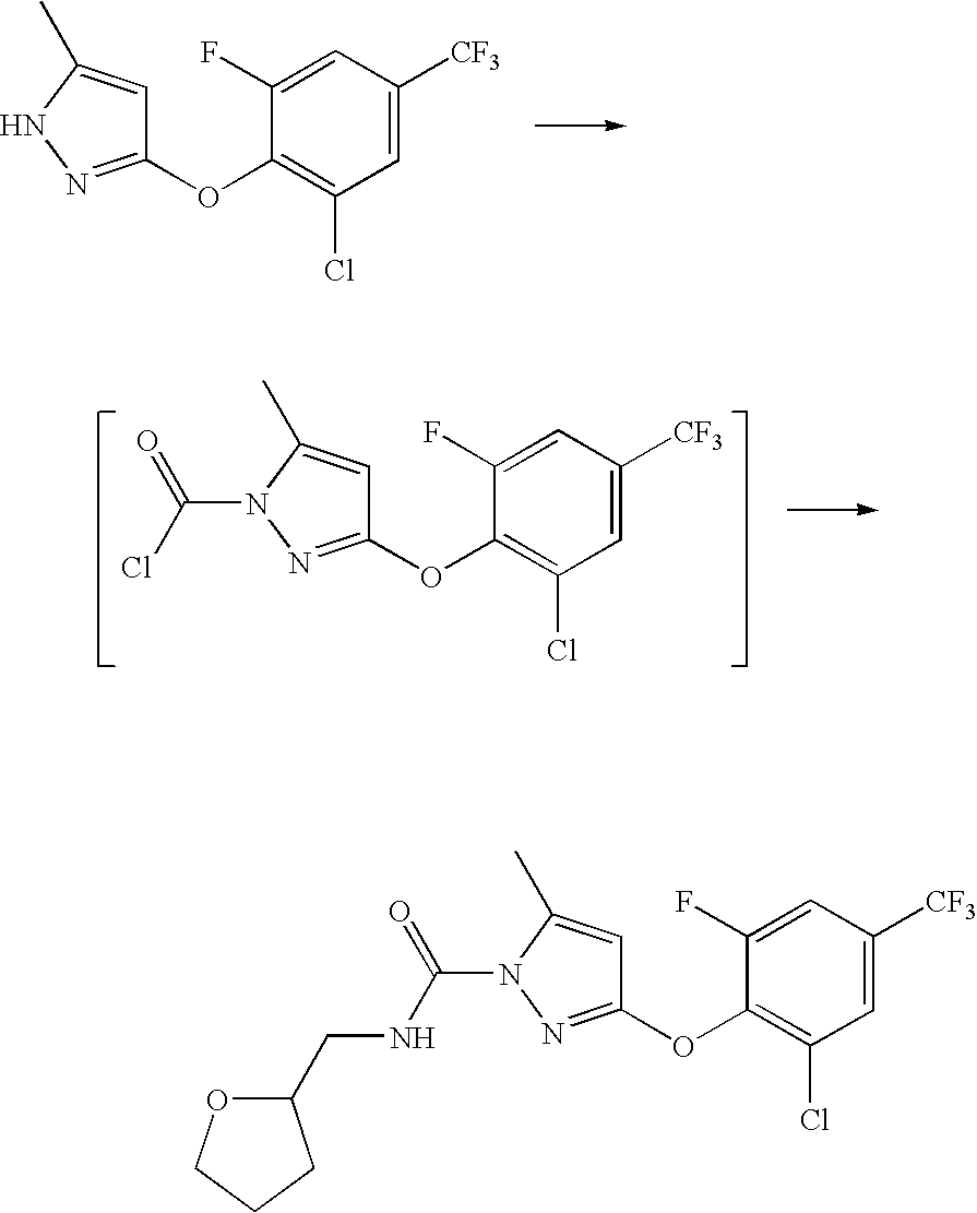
C1=C([CF3])C=C(F)C(OC2=NNC(C)=C2)=C1Cl.C1=C([CF3])C=C(F)C(OC2=NN(C(Cl)=O)C(C)=C2)=C1Cl.C1=C([CF3])C=C(F)C(OC2=NN(C(NCC3OCCC3)=O)C(C)=C2)=C1Cl
